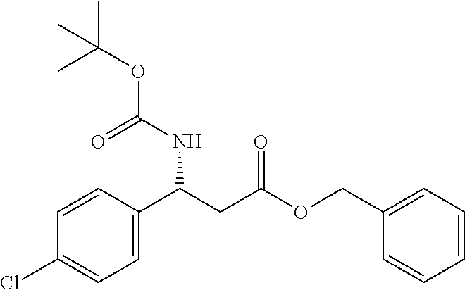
C1(Cl)=CC=C(C(CC(OCC2=CC=CC=C2)=O)NC(OC(C)(C)C)=O)C=C1
